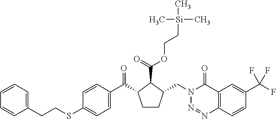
C1=CC=CC=C1CCSC1=CC=C(C(=O)C2CCC(CN3N=NC4=C(C3=O)C=C(C(F)(F)F)C=C4)C2C(=O)OCC[Si](C)(C)C)C=C1
